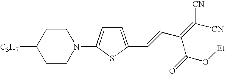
[C3H7]C1CCN(C2=CC=C(C=CC(=C([CN])[CN])C(=O)O[Et])S2)CC1
